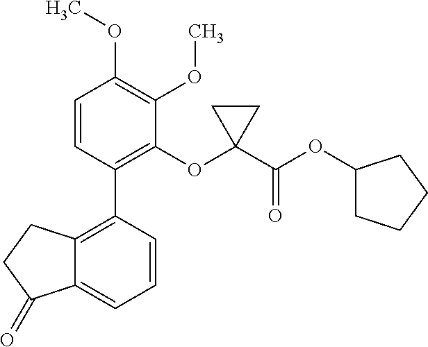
C12=C(C3=C(OC4(C(OC5CCCC5)=O)CC4)C(OC)=C(OC)C=C3)C=CC=C1C(=O)CC2
